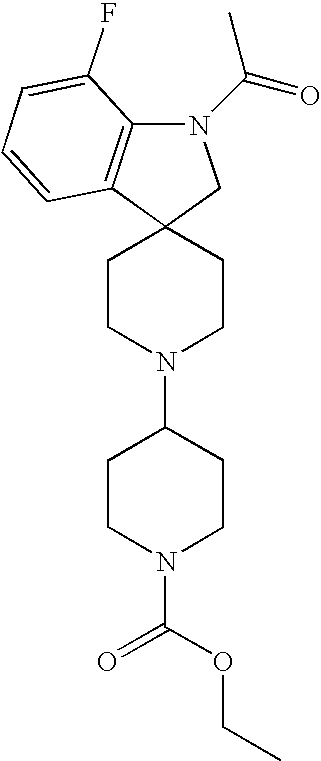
C12(CCN(C3CCN(C(OCC)=O)CC3)CC1)CN(C(=O)C)C1=C2C=CC=C1F
